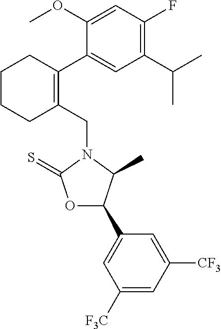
C1(CN2C(=S)OC(C3=CC([F3C])=CC([CF3])=C3)C2C)=C(C2=CC(C(C)C)=C(F)C=C2OC)CCCC1
